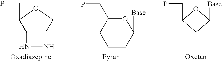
O1C(CP)CC1[Base].O1C(CP)CCCC1[Base].O1C(CP)CNNCC1
